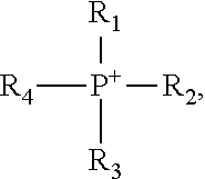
[R4][P+]([R1])([R3])[R2]
